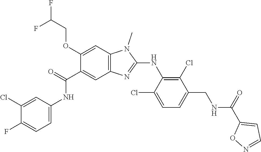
C1(Cl)=CC(NC(C2=CC3=C(C=C2OCC(F)F)N(C)C(NC2=C(Cl)C(CNC(C4=CC=NO4)=O)=CC=C2Cl)=N3)=O)=CC=C1F
